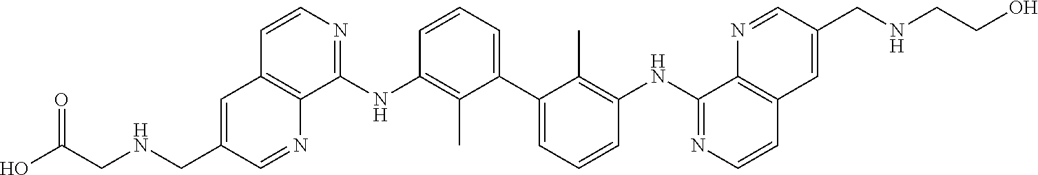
C1=CC=C(C2=CC=CC(NC3=NC=CC4=C3N=CC(CNCCO)=C4)=C2C)C(C)=C1NC1=NC=CC2=C1N=CC(CNCC(O)=O)=C2
